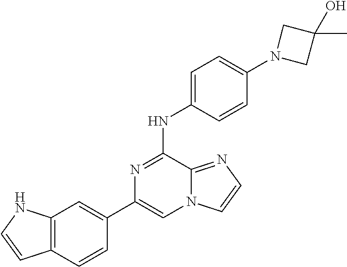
C1(C2=CC3=C(C=C2)C=CN3)=CN2C(=NC=C2)C(NC2=CC=C(N3CC(C)(O)C3)C=C2)=N1
